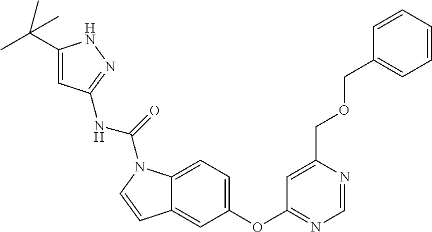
C1=C2C(=CC(OC3=NC=NC(COCC4=CC=CC=C4)=C3)=C1)C=CN2C(=O)NC1=NNC(C(C)(C)C)=C1
